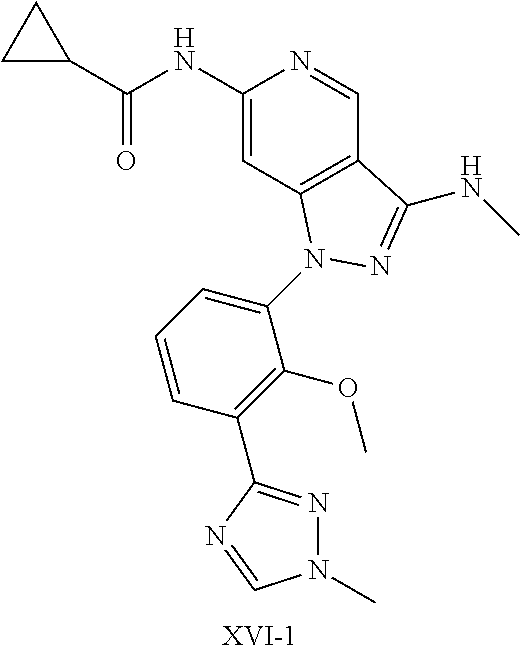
C1(NC(C2CC2)=O)=CC2=C(C=N1)C(NC)=NN2C1=CC=CC(C2=NN(C)C=N2)=C1OC
